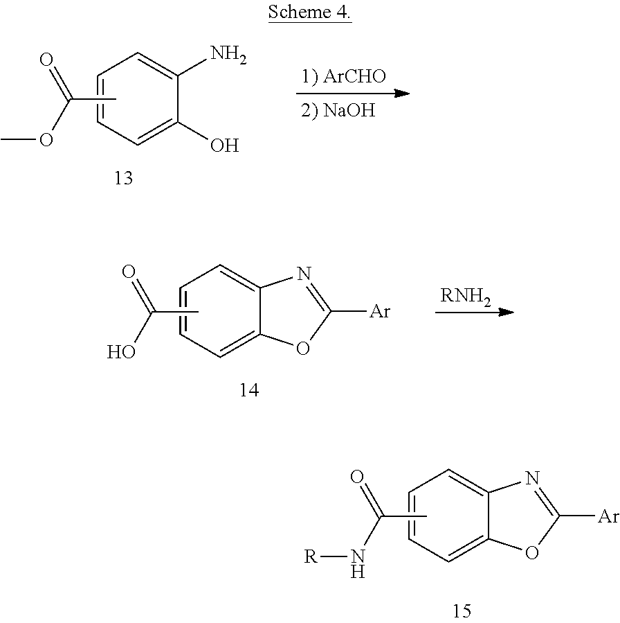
C1=CC=C(O)C(N)=C1.CC(OC)=O.C1=CC=C2C(=C1)N=C([Ar])O2.CC(O)=O.[RNH2].C1=CC=C2C(=C1)N=C([Ar])O2.CC(N[R])=O
